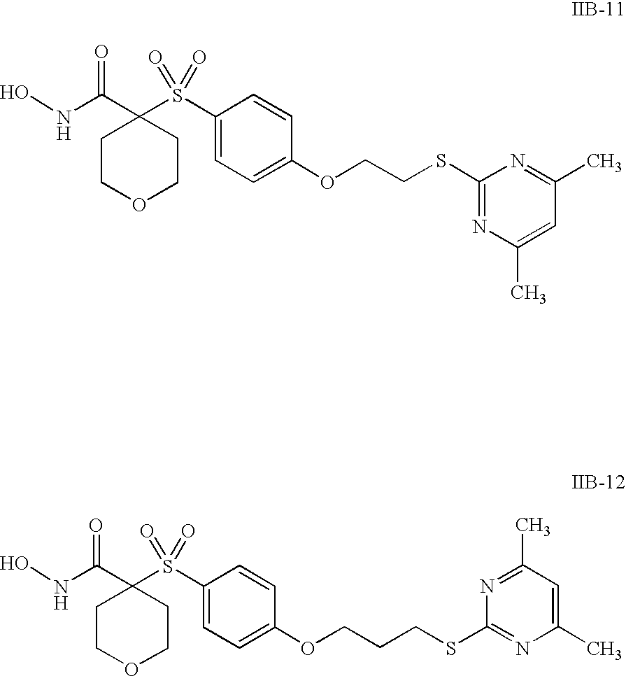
ONC(C1(S(=O)(=O)C2=CC=C(OCCSC3=NC(C)=CC(C)=N3)C=C2)CCOCC1)=O.ONC(C1(S(=O)(=O)C2=CC=C(OCCCSC3=NC(C)=CC(C)=N3)C=C2)CCOCC1)=O
